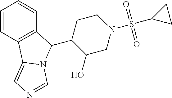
C1=CC2=C(C=C1)C(C1C(O)CN(S(C3CC3)(=O)=O)CC1)N1C2=CN=C1
